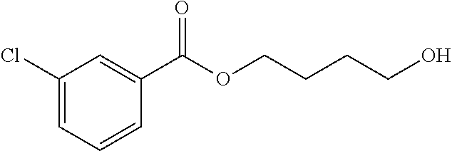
C1(Cl)=CC=CC(C(OCCCCO)=O)=C1
